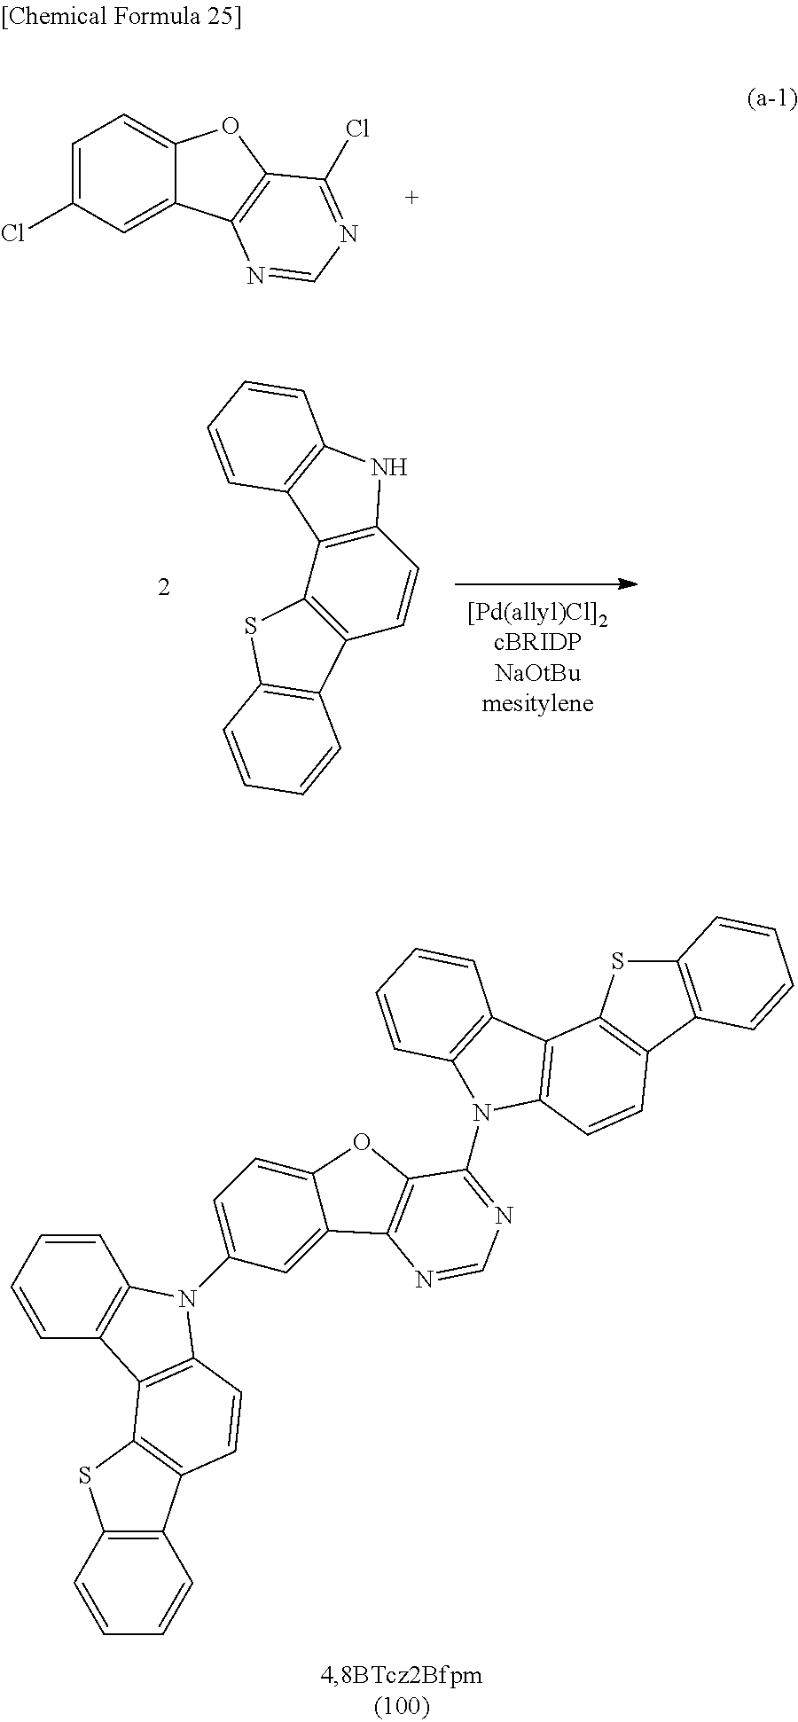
C1=CC=CC2=C1N(C1=CC=C3C(=C1)C1=C(O3)C(N3C4=C(C5=C(C6=C(S5)C=CC=C6)C=C4)C4=C3C=CC=C4)=NC=N1)C1=C2C2=C(C=C1)C1=C(S2)C=CC=C1.C12=C(C3=C(C=C1)C1=C(S3)C=CC=C1)C1=C(N2)C=CC=C1.C1=C(Cl)C=C2C(=C1)OC1=C2N=CN=C1Cl
